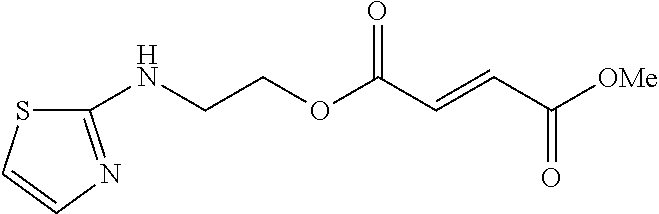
C(COC(C=CC([OMe])=O)=O)NC1=NC=CS1
